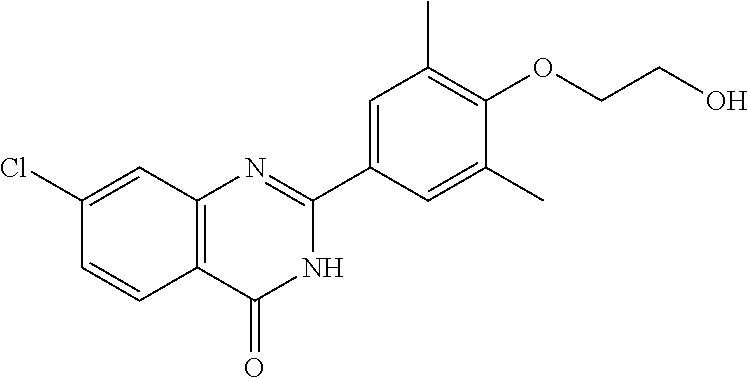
C1=CC2=C(C=C1Cl)N=C(C1=CC(C)=C(OCCO)C(C)=C1)NC2=O
